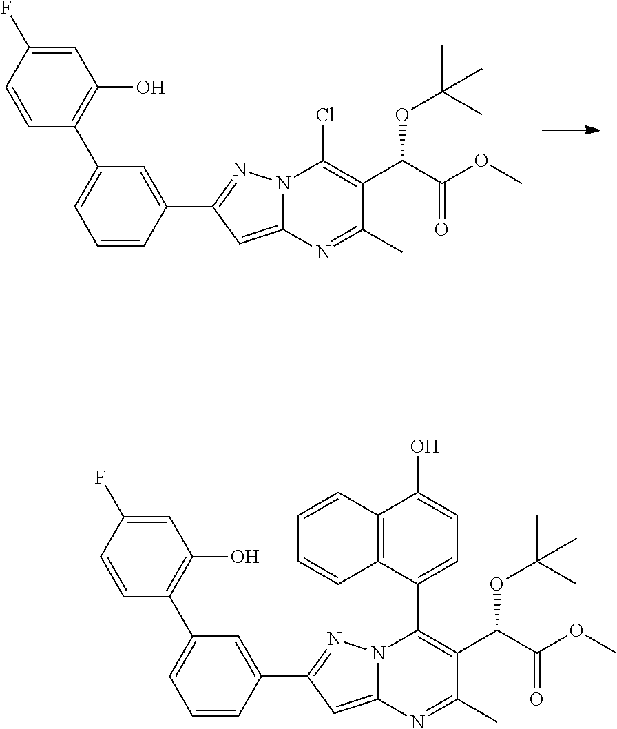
C1=CC(F)=CC(O)=C1C1=CC=CC(C2=NN3C(=C2)N=C(C)C(C(C(OC)=O)OC(C)(C)C)=C3Cl)=C1.C1=CC(F)=CC(O)=C1C1=CC=CC(C2=NN3C(=C2)N=C(C)C(C(C(OC)=O)OC(C)(C)C)=C3C2=CC=C(O)C3=C2C=CC=C3)=C1
